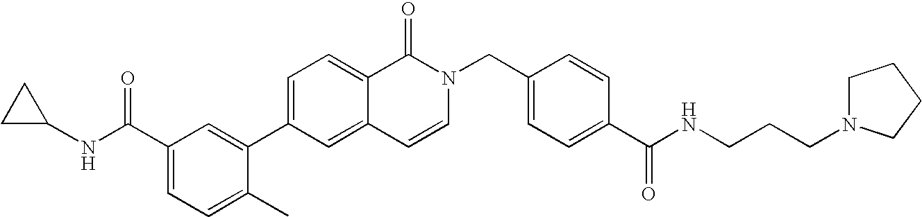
C1=C(C2=CC(C(NC3CC3)=O)=CC=C2C)C=C2C(=C1)C(=O)N(CC1=CC=C(C(NCCCN3CCCC3)=O)C=C1)C=C2
